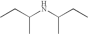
CCC(NC(CC)C)C
